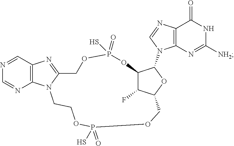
C1=NC2=C(C=N1)N=C1N2CCOP(=O)(S)OCC2C(F)C(C(N3C4=C(C(=O)NC([NH2])=N4)N=C3)O2)OP(=O)(S)OC1
